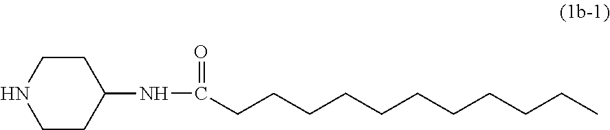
N(C(=O)CCCCCCCCCCC)C1CCNCC1
